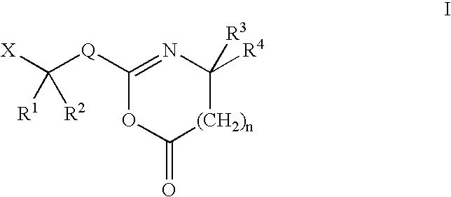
C1([Q]C([X])([R1])[R2])=NC([R4])([R3])[(CH2)n]C(=O)O1
